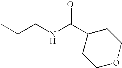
C(CNC(C1CCOCC1)=O)C
